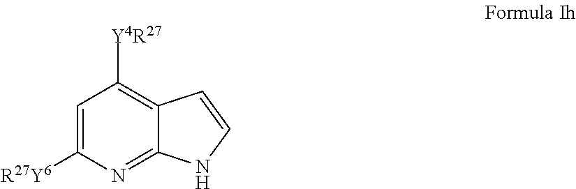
C1=C([R27Y6])N=C2C(=C1[Y4R27])C=CN2
